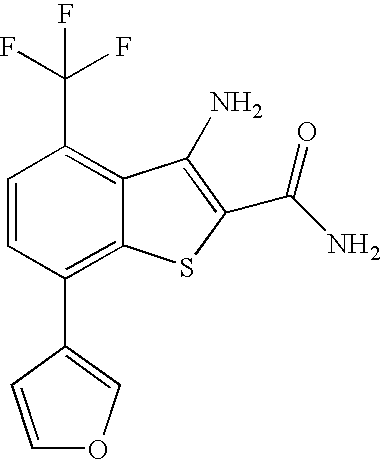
C1=CC(C2=COC=C2)=C2C(=C1C(F)(F)F)C(N)=C(C(N)=O)S2
